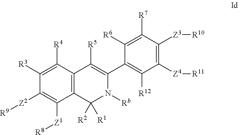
C12=C(C([R4])=C([R3])C([Z2][R9])=C1[Z1][R8])C([R5])=C(C1=C([R12])C([Z4][R11])=C([Z3][R10])C([R7])=C1[R6])N([Rb])C2([R2])[R1]
